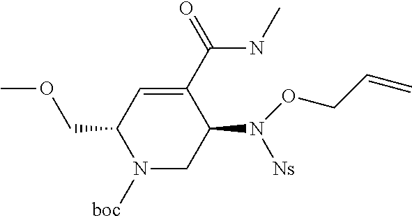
N1([boc])CC(N([Ns])OCC=C)C(C(=O)NC)=CC1COC
